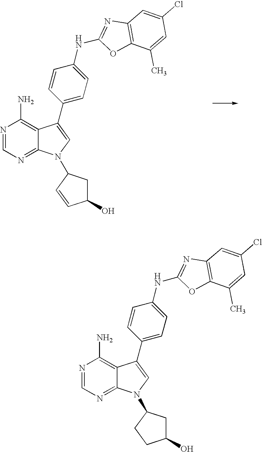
N1=CN=C2C(=C1N)C(C1=CC=C(NC3=NC4=C(O3)C(C)=CC(Cl)=C4)C=C1)=CN2C1CC(O)C=C1.N1=CN=C2C(=C1N)C(C1=CC=C(NC3=NC4=C(O3)C(C)=CC(Cl)=C4)C=C1)=CN2C1CC(O)CC1
